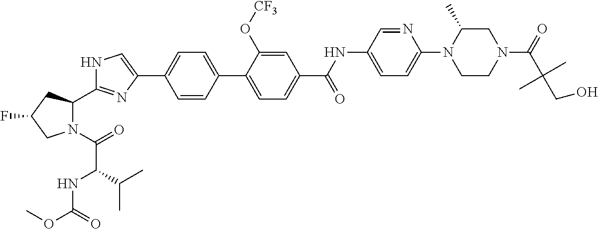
N1(C(=O)C(NC(OC)=O)C(C)C)C(C2=NC(C3=CC=C(C4=CC=C(C(NC5=CC=C(N6CCN(C(=O)C(CO)(C)C)CC6C)N=C5)=O)C=C4O[CF3])C=C3)=CN2)CC(F)C1
